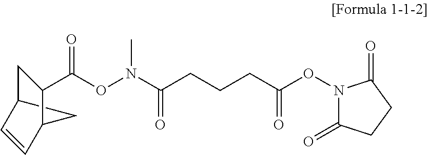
C(ON(C(CCCC(ON1C(=O)CCC1=O)=O)=O)C)(=O)C1CC2C=CC1C2
